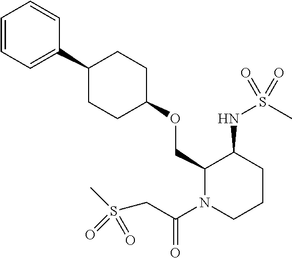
C1(COC2CCC(C3=CC=CC=C3)CC2)N(C(CS(C)(=O)=O)=O)CCCC1NS(C)(=O)=O
